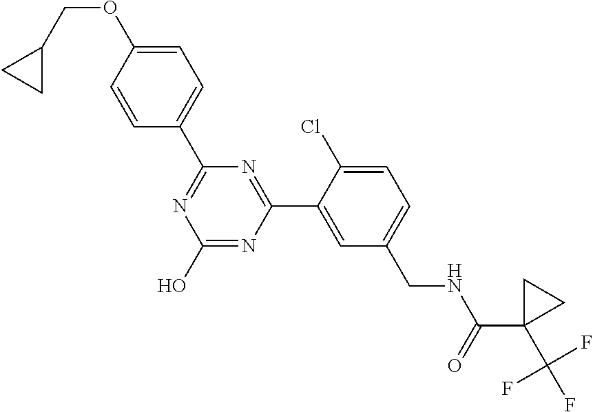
C1(C2=NC(O)=NC(C3=CC(CNC(C4(C(F)(F)F)CC4)=O)=CC=C3Cl)=N2)=CC=C(OCC2CC2)C=C1
